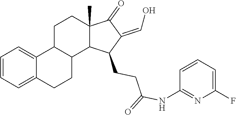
C1=CC=C2C(=C1)C1C(CC2)C2C(C)(CC1)C(=O)C(=CO)C2CCC(=O)NC1=NC(F)=CC=C1
